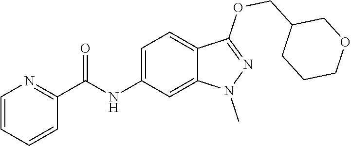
C(NC1=CC=C2C(=C1)N(C)N=C2OCC1CCCOC1)(C1=NC=CC=C1)=O
